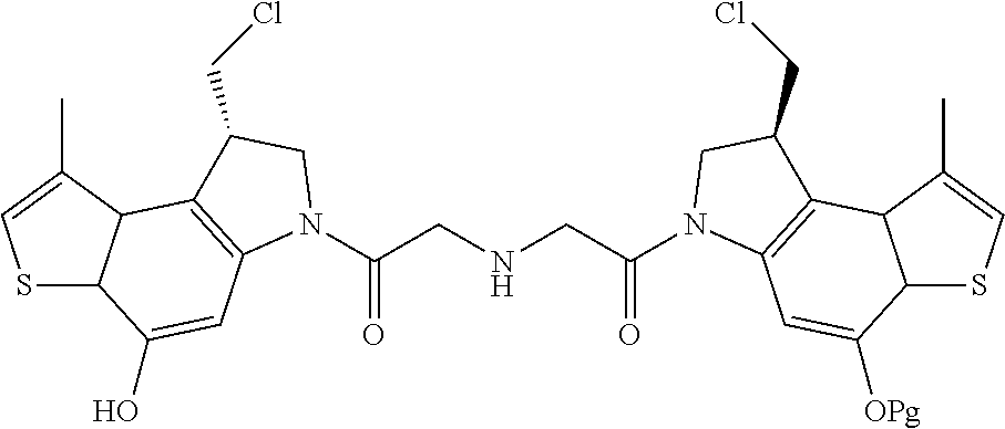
S1C2C(C(C)=C1)C1=C(C=C2O)N(C(CNCC(=O)N2C3=C(C4C(SC=C4C)C([OPg])=C3)C(CCl)C2)=O)CC1CCl
